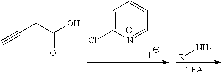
C1=C(Cl)[N+](C)=CC=C1.[I-].[R]N.C(CC(O)=O)#C
